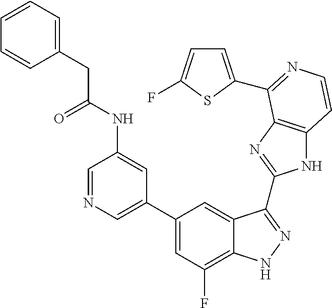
C1=C(C2=CC(F)=C3C(=C2)C(C2=NC4=C(N2)C=CN=C4C2=CC=C(F)S2)=NN3)C=C(NC(=O)CC2=CC=CC=C2)C=N1
